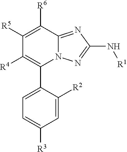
C1([R5])=C([R6])C2=NC(N[R1])=NN2C(C2=CC=C([R3])C=C2[R2])=C1[R4]
